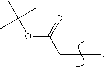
CC(OC(CCC)=O)(C)C
